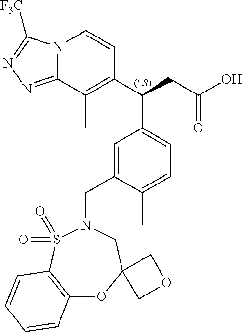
N12C(=NN=C1[F3C])C(C)=C(C(CC(O)=O)C1=CC=C(C)C(CN3CC4(OC5=C(S3(=O)=O)C=CC=C5)COC4)=C1)C=C2
